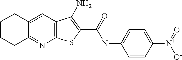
C1CCC2=NC3=C(C=C2C1)C(N)=C(C(=O)NC1=CC=C([N+]([O-])=O)C=C1)S3
